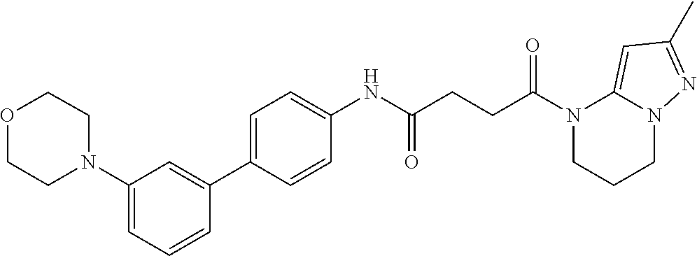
N1(C(=O)CCC(=O)NC2=CC=C(C3=CC(N4CCOCC4)=CC=C3)C=C2)CCCN2C1=CC(C)=N2
